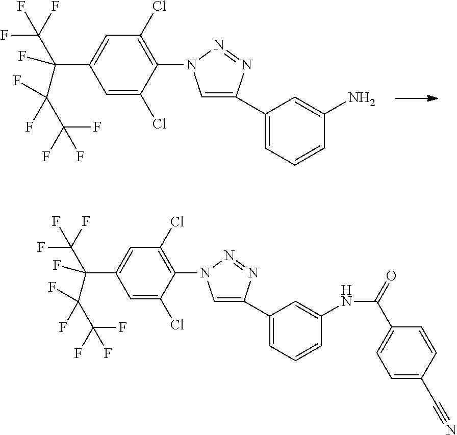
C1=C(Cl)C(N2C=C(C3=CC=CC(N)=C3)N=N2)=C(Cl)C=C1C(C(F)(F)F)(C(F)(C(F)(F)F)F)F.C1=C(Cl)C(N2C=C(C3=CC=CC(NC(=O)C4=CC=C(C#N)C=C4)=C3)N=N2)=C(Cl)C=C1C(C(F)(F)F)(C(F)(C(F)(F)F)F)F
